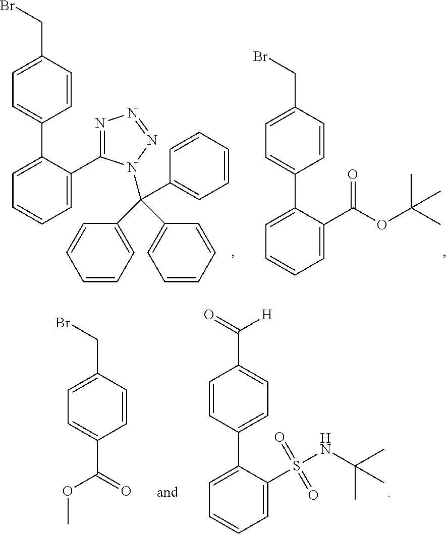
C1=C(C2=NN=NN2C(C2=CC=CC=C2)(C2=CC=CC=C2)C2=CC=CC=C2)C(C2=CC=C(CBr)C=C2)=CC=C1.C1=C(C(OC(C)(C)C)=O)C(C2=CC=C(CBr)C=C2)=CC=C1.C1=CC(C2=CC=CC=C2S(NC(C)(C)C)(=O)=O)=CC=C1C(=O)[H].C1=CC(CBr)=CC=C1C(=O)OC
